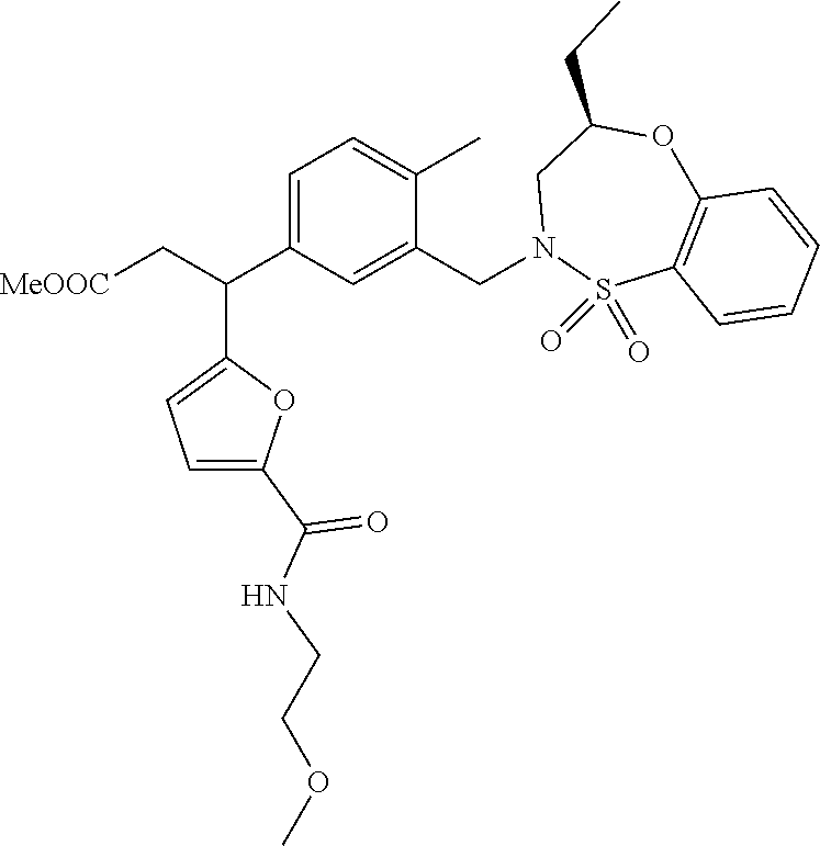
C1(C(C[MeOOC])C2=CC=C(C(NCCOC)=O)O2)=CC=C(C)C(CN2S(=O)(=O)C3=C(OC(CC)C2)C=CC=C3)=C1
